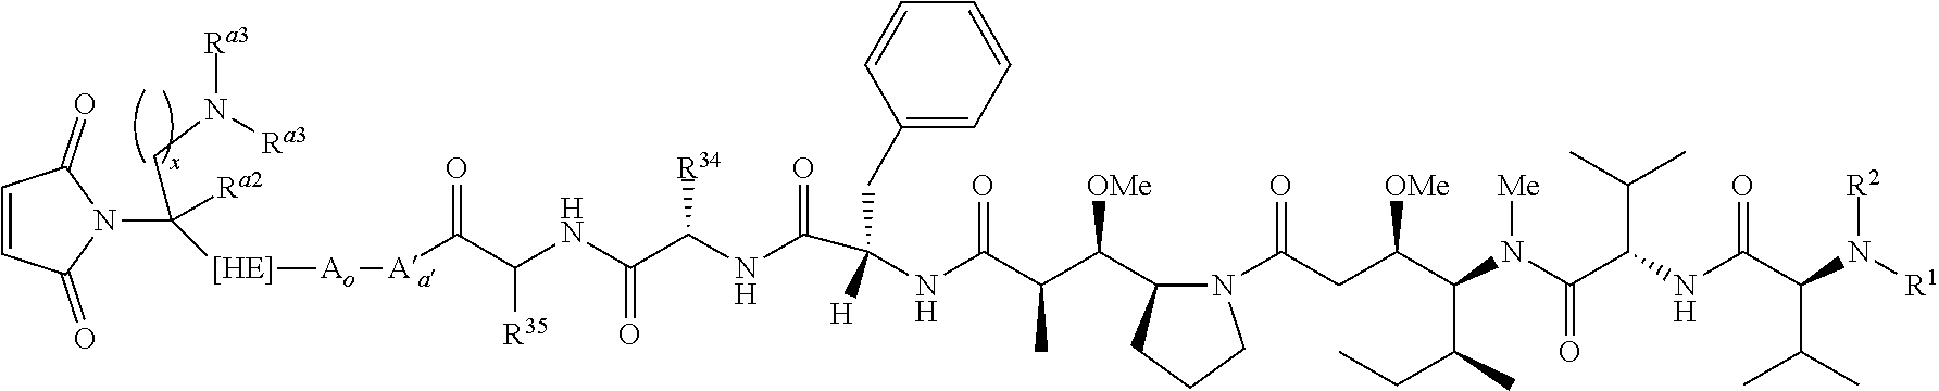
C1=CC(=O)N(C([Ra2])([[HE]][Ao][Aa]C(C(NC(C(NC(=O)C(NC(C(C([OMe])C2N(C(CC(C(N(C(C(NC(C(C(C)C)N([R2])[R1])=O)C(C)C)=O)[Me])C(C)CC)[OMe])=O)CCC2)C)=O)([H])CC2=CC=CC=C2)[R34])=O)[R35])=O)CN([Ra3])[Ra3])C1=O
